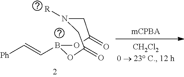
N1([R])CC(=O)OB(C=C[Ph])OC(=O)C1
